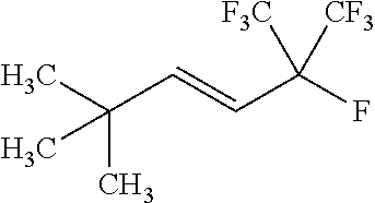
CC(C)(C)C=CC(F)([CF3])[F3C]
